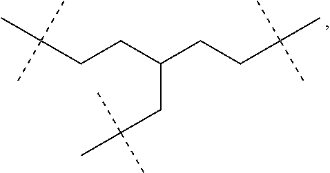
C(CCC(C)(C)C)(CCC(C)(C)C)CC(C)(C)C
